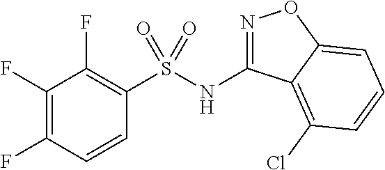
N(C1=NOC2=CC=CC(Cl)=C12)S(C1=C(F)C(F)=C(F)C=C1)(=O)=O
